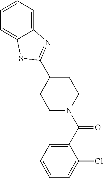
C1(C2=NC3=CC=CC=C3S2)CCN(C(C2=CC=CC=C2Cl)=O)CC1
